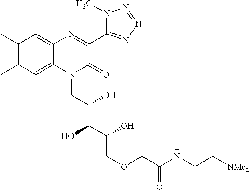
C1(C)=C(C)C=C2C(=C1)N=C(C1=NN=NN1C)C(=O)N2CC(C(C(COCC(NCC[NMe2])=O)O)O)O
